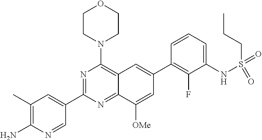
C1(C)=C(N)N=CC(C2=NC(N3CCOCC3)=C3C(=N2)C([OMe])=CC(C2=C(F)C(NS(=O)(=O)CCC)=CC=C2)=C3)=C1
